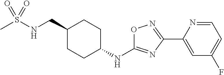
CS(NCC1CCC(NC2=NC(C3=CC(F)=CC=N3)=NO2)CC1)(=O)=O
